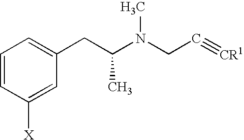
C1=CC([X])=CC(CC(N(CC#[CR1])C)C)=C1
